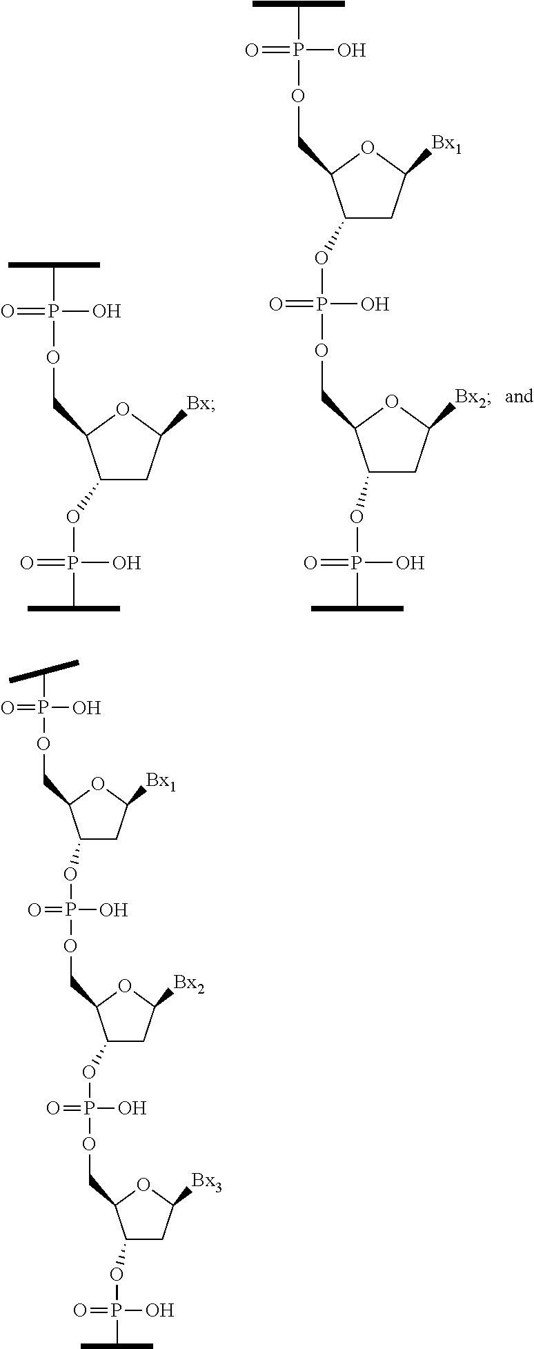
C1(OP(=O)(O)C(C)C)CC([Bx])OC1COP(C(C)C)(O)=O.O(P(O)(=O)OCC1C(OP(=O)(O)C(C)C)CC([Bx2])O1)C1CC([Bx1])OC1COP(C(C)C)(=O)O.O(P(O)(=O)OCC1C(OP(=O)(O)C(C)C)CC([Bx3])O1)C1CC([Bx2])OC1COP(=O)(O)OC1CC([Bx1])OC1COP(O)(=O)C(C)C
